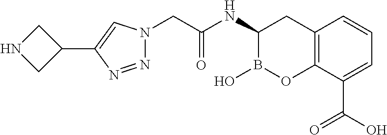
C12=C(C(C(O)=O)=CC=C1)OB(O)C(NC(CN1N=NC(C3CNC3)=C1)=O)C2
